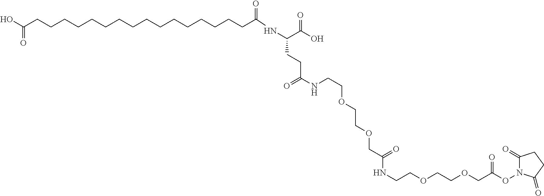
OC(CCCCCCCCCCCCCCCCC(NC(C(O)=O)CCC(=O)NCCOCCOCC(=O)NCCOCCOCC(=O)ON1C(=O)CCC1=O)=O)=O
